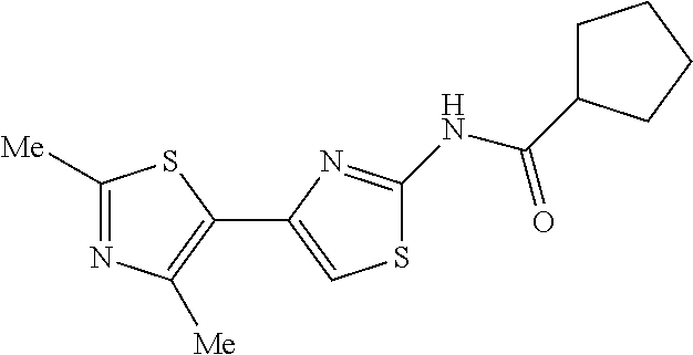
C1([Me])=NC([Me])=C(C2=CSC(NC(C3CCCC3)=O)=N2)S1
